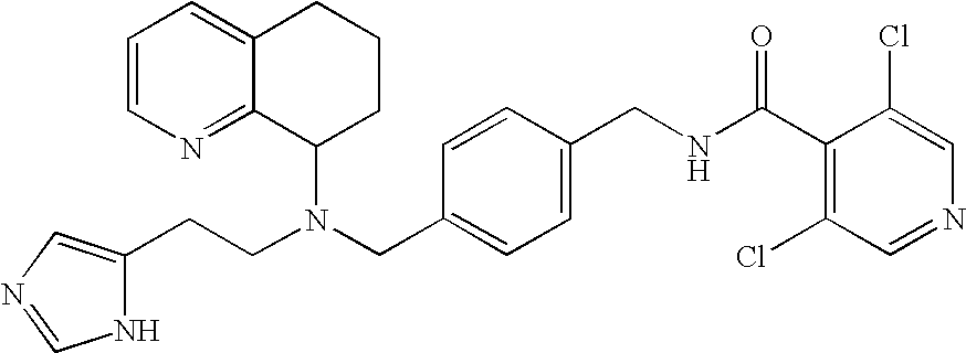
N(CC1=CC=C(CNC(C2=C(Cl)C=NC=C2Cl)=O)C=C1)(C1CCCC2=CC=CN=C12)CCC1=CN=CN1
